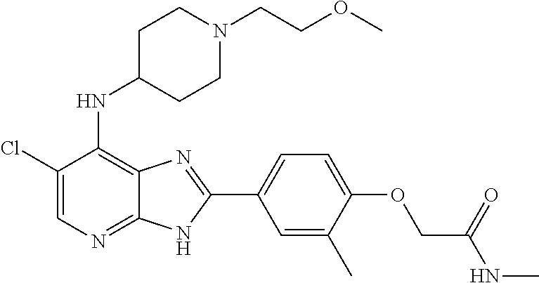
C1(Cl)=CN=C2C(=C1NC1CCN(CCOC)CC1)N=C(C1=CC=C(OCC(NC)=O)C(C)=C1)N2
